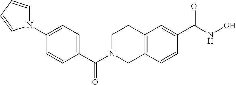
C1=CC=CN1C1=CC=C(C(N2CC3=C(CC2)C=C(C(NO)=O)C=C3)=O)C=C1
